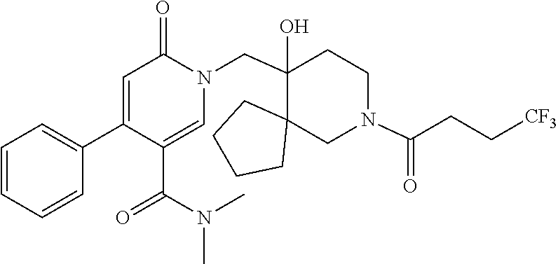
C1(C2=CC=CC=C2)=CC(=O)N(CC2(O)C3(CCCC3)CN(C(CC[CF3])=O)CC2)C=C1C(N(C)C)=O
